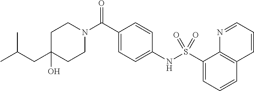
C1(CC(C)C)(O)CCN(C(C2=CC=C(NS(C3=CC=CC4=C3N=CC=C4)(=O)=O)C=C2)=O)CC1
